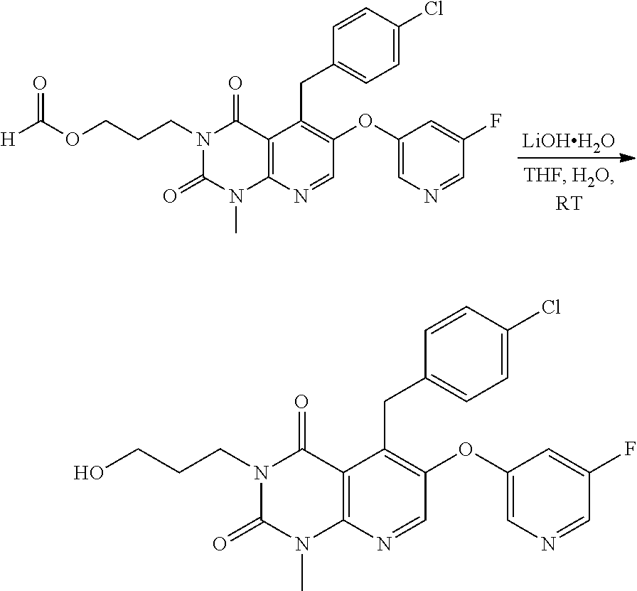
C12=C(N=CC(OC3=CN=CC(F)=C3)=C1CC1=CC=C(Cl)C=C1)N(C)C(=O)N(CCCOC([H])=O)C2=O.[LiOHH2O].C12=C(N=CC(OC3=CN=CC(F)=C3)=C1CC1=CC=C(Cl)C=C1)N(C)C(=O)N(CCCO)C2=O
